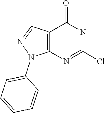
C12=C(N=C(Cl)NC1=O)N(C1=CC=CC=C1)N=C2
